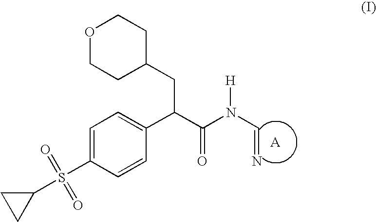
C1(S(C2=CC=C(C(C(N(C=N)[H])=O)CC3CCOCC3)C=C2)(=O)=O)CC1
